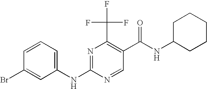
C1(NC2=NC(C(F)(F)F)=C(C(NC3CCCCC3)=O)C=N2)=CC=CC(Br)=C1
